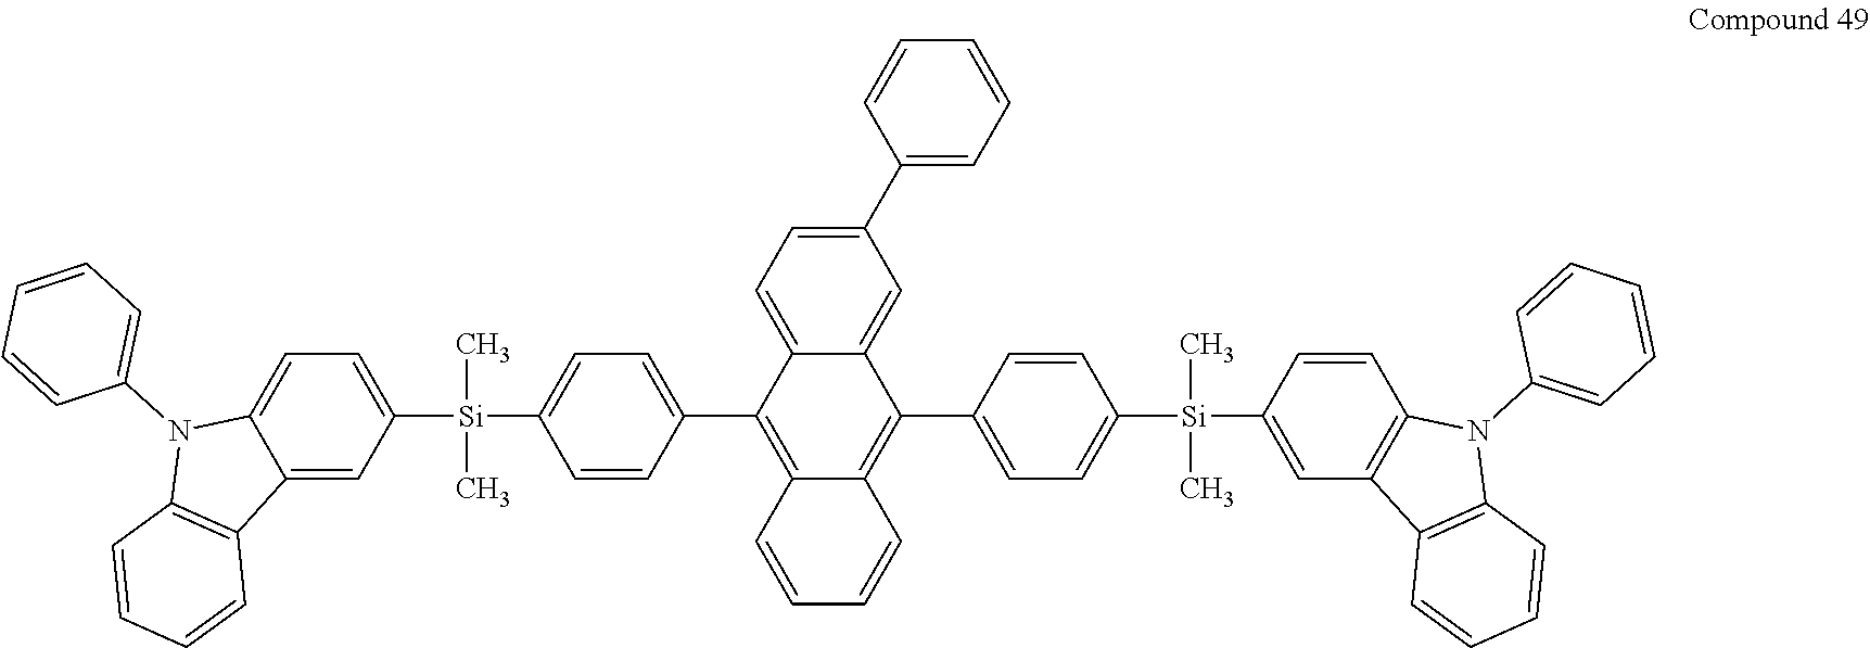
C12=CC([Si](C)(C)C3=CC=C(C4=C5C(=C(C6=CC=C([Si](C)(C)C7=CC8=C(C=C7)N(C7=CC=CC=C7)C7=C8C=CC=C7)C=C6)C6=CC(C7=CC=CC=C7)=CC=C64)C=CC=C5)C=C3)=CC=C1N(C1=CC=CC=C1)C1=C2C=CC=C1
